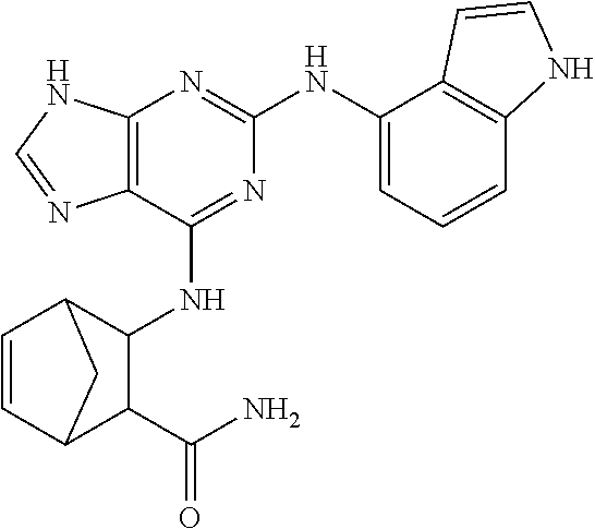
C12=C(N=C(NC3=CC=CC4=C3C=CN4)N=C1NC1C3C=CC(C1C(N)=O)C3)NC=N2
